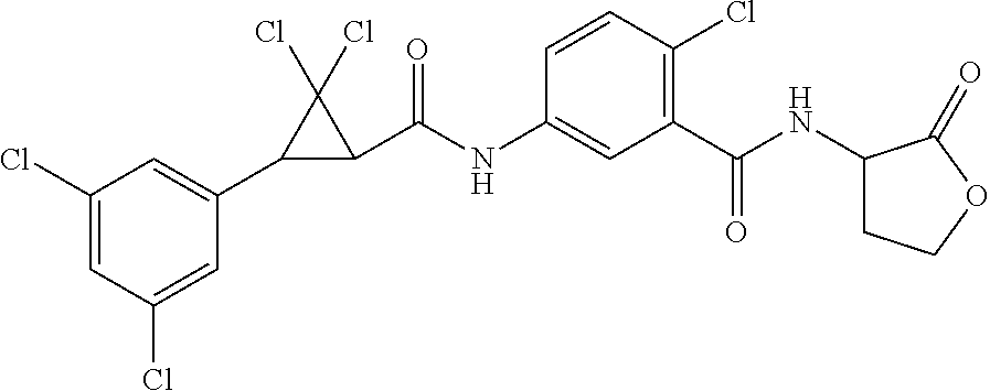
C1=C(Cl)C=C(Cl)C=C1C1C(C(NC2=CC(C(NC3CCOC3=O)=O)=C(Cl)C=C2)=O)C1(Cl)Cl
